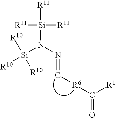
N(=C[R6]C(=O)[R1])N([Si]([R11])([R11])[R11])[Si]([R10])([R10])[R10]
